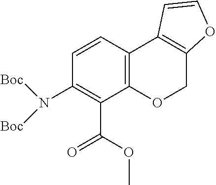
[Boc]N(C1=C(C(OC)=O)C2=C(C=C1)C1=C(CO2)OC=C1)[Boc]
